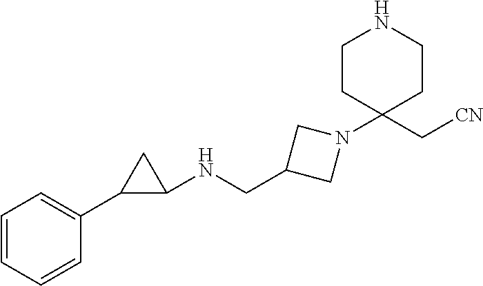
C1=CC=CC(C2C(NCC3CN(C4(C[CN])CCNCC4)C3)C2)=C1
